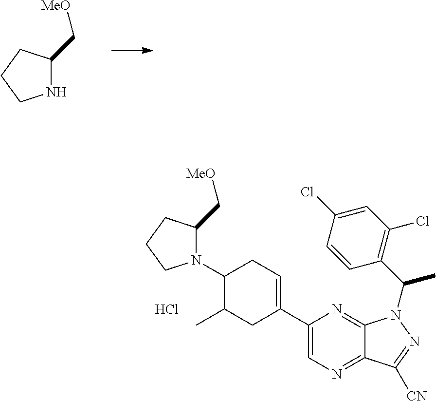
N1C(C[MeO])CCC1.N1(C2C(C)CC(C3=CN=C4C(=N3)N(C(C3=C(Cl)C=C(Cl)C=C3)C)N=C4[CN])=CC2)C(C[MeO])CCC1.Cl
